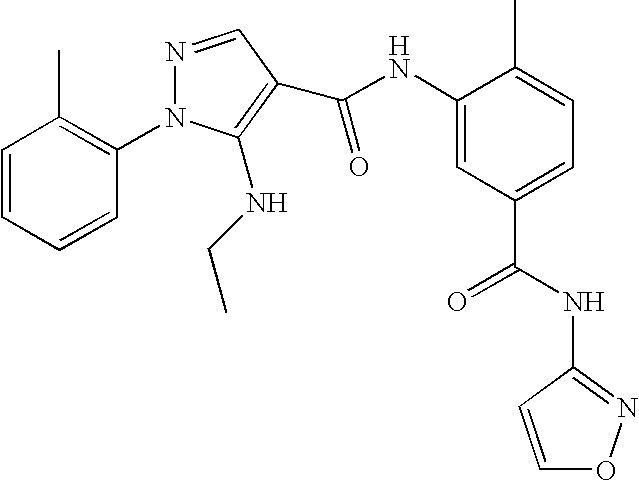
C1=CC=CC(N2N=CC(C(NC3=CC(C(NC4=NOC=C4)=O)=CC=C3C)=O)=C2NCC)=C1C
